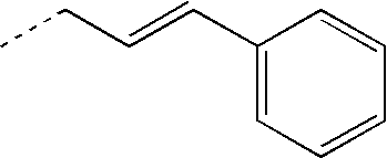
C(=CC1=CC=CC=C1)CC
